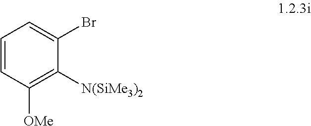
C1=CC([OMe])=C([N(SiMe3)2])C(Br)=C1
